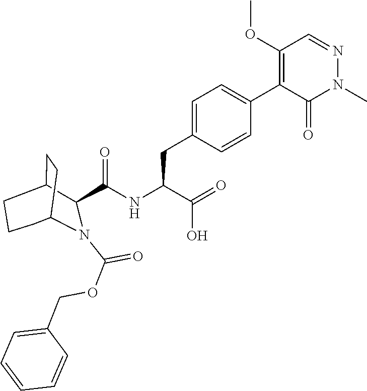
N(C(=O)C1C2CCC(CCC2)N1C(OCC1=CC=CC=C1)=O)C(C(O)=O)CC1=CC=C(C2=C(OC)C=NN(C)C2=O)C=C1
